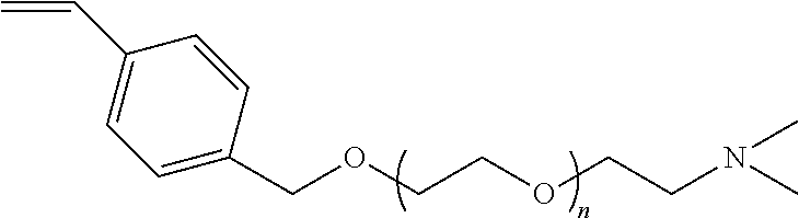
C=CC1=CC=C(COCCOCCN(C)C)C=C1
